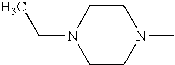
C1CN(C)CCN1CC
